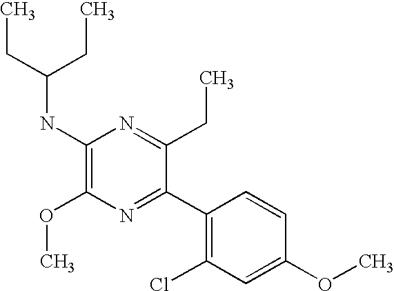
C1(NC(CC)CC)=C(OC)N=C(C2=C(Cl)C=C(OC)C=C2)C(CC)=N1
